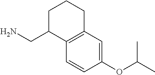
C1(OC(C)C)=CC2=C(C=C1)C(CN)CCC2
